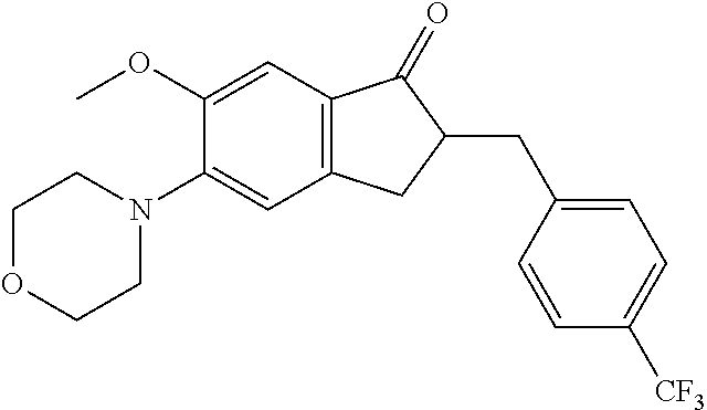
C1(OC)=CC2=C(C=C1N1CCOCC1)CC(CC1=CC=C([CF3])C=C1)C2=O
